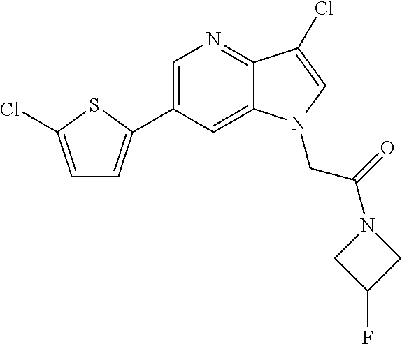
C1=C(C2=CC=C(Cl)S2)C=C2C(=N1)C(Cl)=CN2CC(N1CC(F)C1)=O
